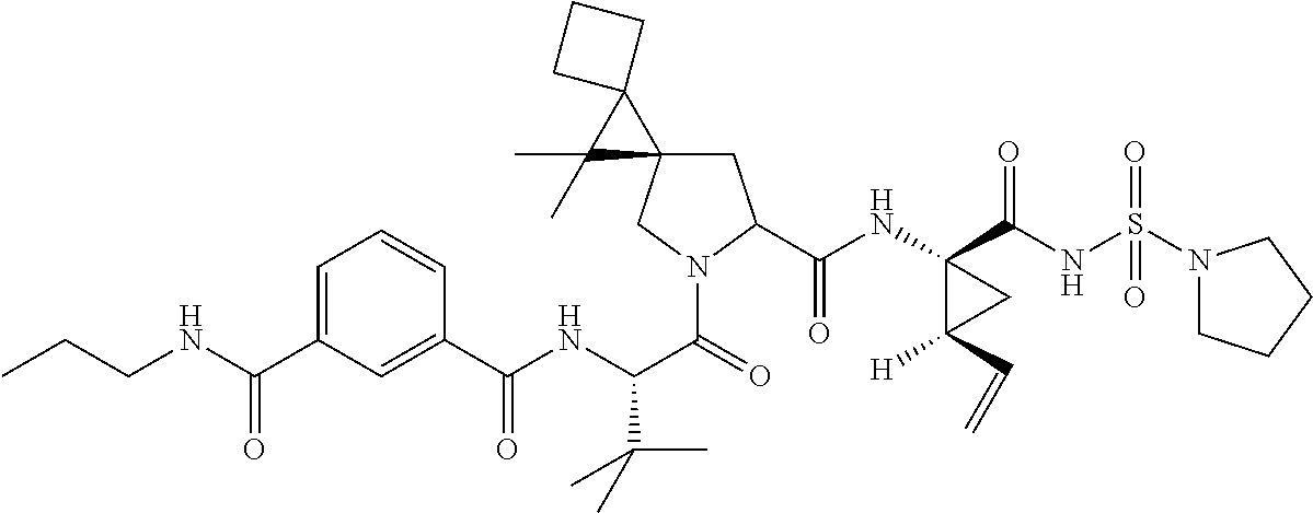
C1C2(CN(C(=O)C(NC(C3=CC(C(NCCC)=O)=CC=C3)=O)C(C)(C)C)C1C(NC1(C(NS(N3CCCC3)(=O)=O)=O)C([H])(C=C)C1)=O)C1(C2(C)C)CCC1
